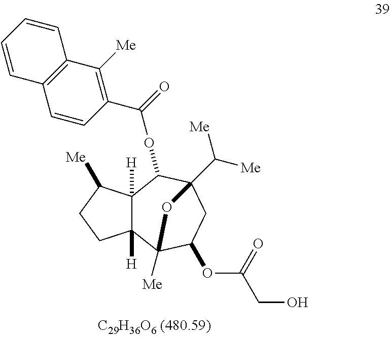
C12([H])C([H])(C([Me])CC1)C(OC(C1=C([Me])C3=C(C=C1)C=CC=C3)=O)C1(C([Me])[Me])CC(OC(=O)CO)C2([Me])O1
